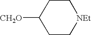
C1([CH2O])CC[NEt]CC1
